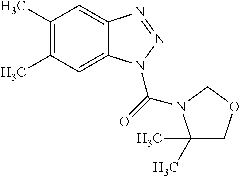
C1(C)=C(C)C=C2C(=C1)N=NN2C(=O)N1C(C)(C)COC1
